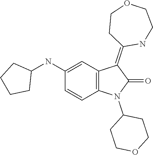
C1(N2C3=C(C=C(NC4CCCC4)C=C3)C(=C3CCOCCN3)C2=O)CCOCC1
